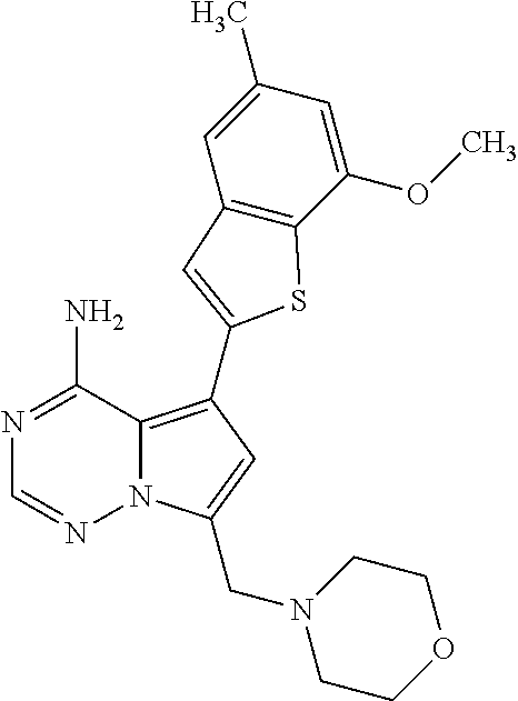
N12C(=C(C3=CC4=C(C(OC)=CC(C)=C4)S3)C=C1CN1CCOCC1)C(N)=NC=N2
